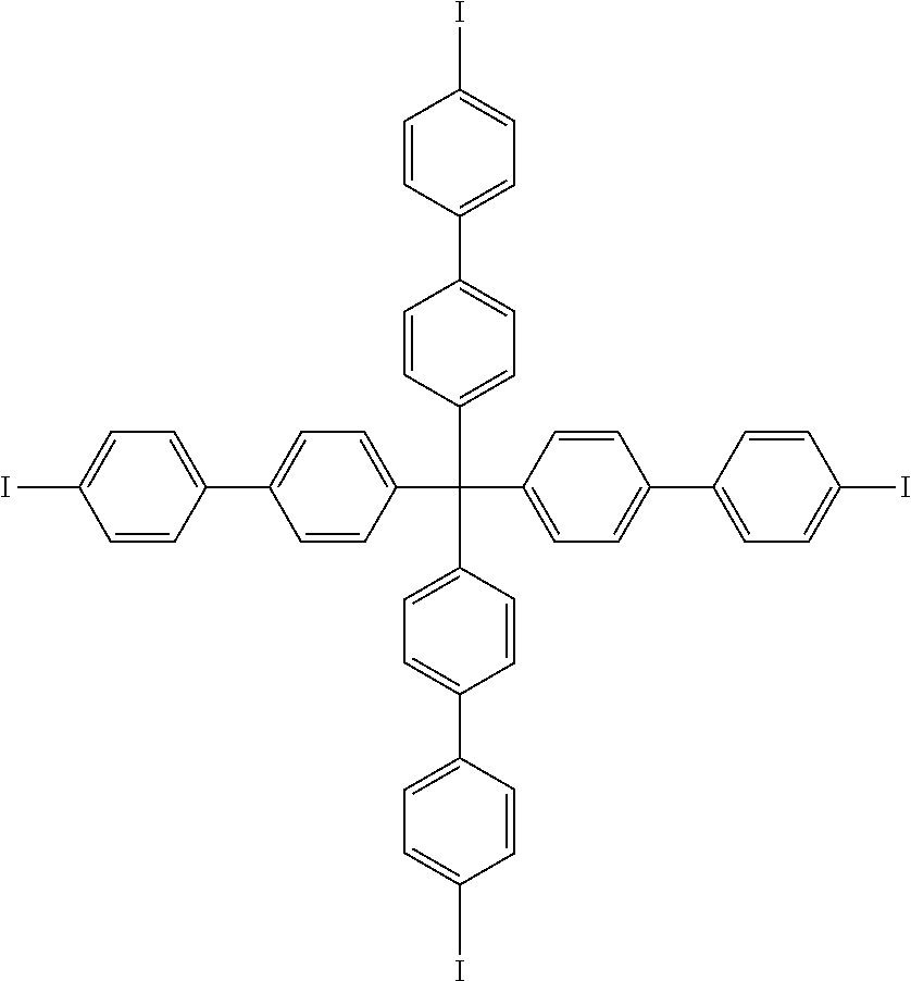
IC1=CC=C(C2=CC=C(C(C3=CC=C(C4=CC=C(I)C=C4)C=C3)(C3=CC=C(C4=CC=C(I)C=C4)C=C3)C3=CC=C(C4=CC=C(I)C=C4)C=C3)C=C2)C=C1
